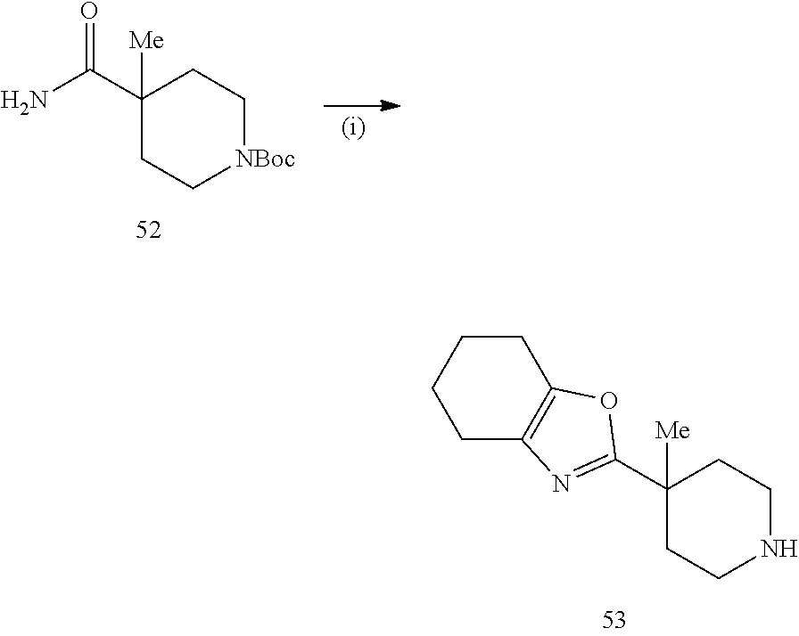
C1(C2([Me])CCNCC2)=NC2=C(O1)CCCC2.C(C1([Me])CC[NBoc]CC1)(N)=O
